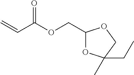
C(=O)(C=C)OCC1OC(CC)(C)CO1
